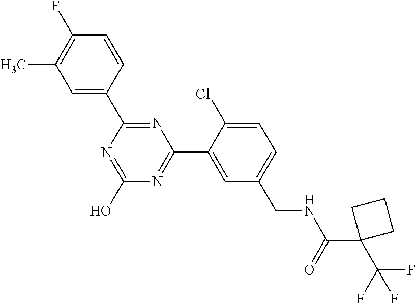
C1(C2=NC(C3=CC(CNC(C4(C(F)(F)F)CCC4)=O)=CC=C3Cl)=NC(O)=N2)=CC(C)=C(F)C=C1
